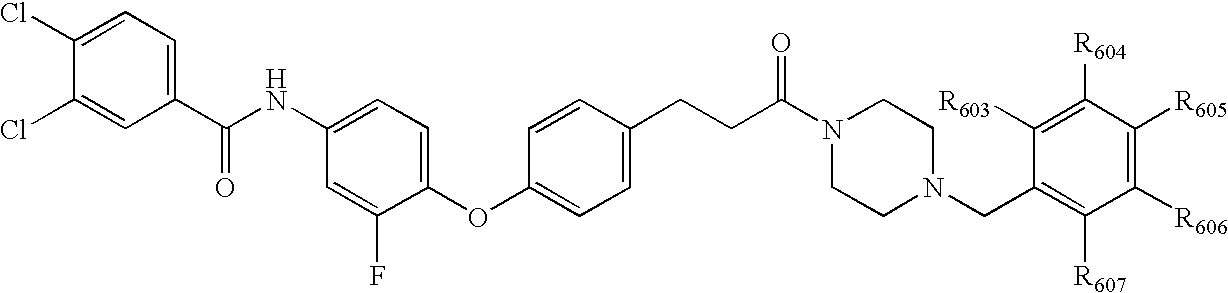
C1(Cl)=CC=C(C(NC2=CC=C(OC3=CC=C(CCC(N4CCN(CC5=C([R607])C([R606])=C([R605])C([R604])=C5[R603])CC4)=O)C=C3)C(F)=C2)=O)C=C1Cl
